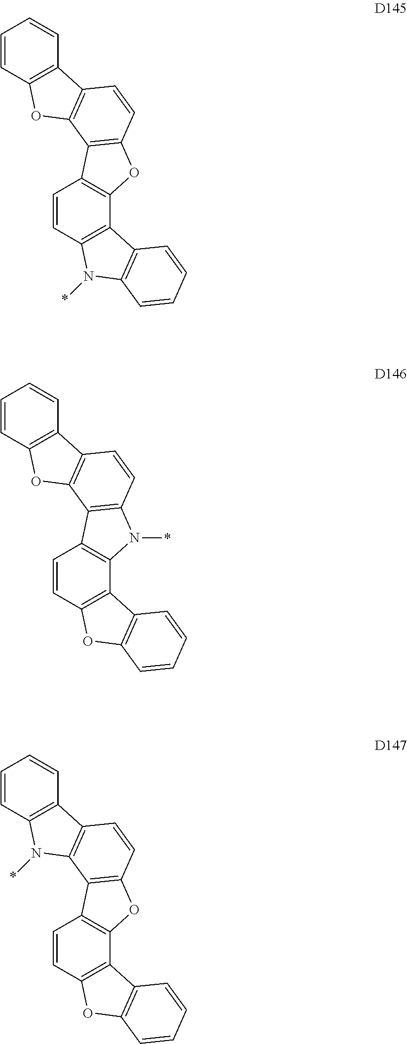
C1=CC2=C(C=C1)C1=C(O2)C2=C(C=C1)OC1=C2C=CC2=C1C1=C(N2*)C=CC=C1.C1=CC2=C(C=C1)C1=C(O2)C2=C(C=C1)N(*)C1=C2C=CC2=C1C1=C(O2)C=CC=C1.C1=CC2=C(C=C1)C1=C(N2*)C2=C(C=C1)OC1=C2C=CC2=C1C1=C(O2)C=CC=C1
